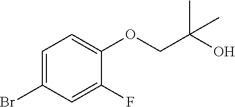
C1=C(Br)C=C(F)C(OCC(C)(O)C)=C1
